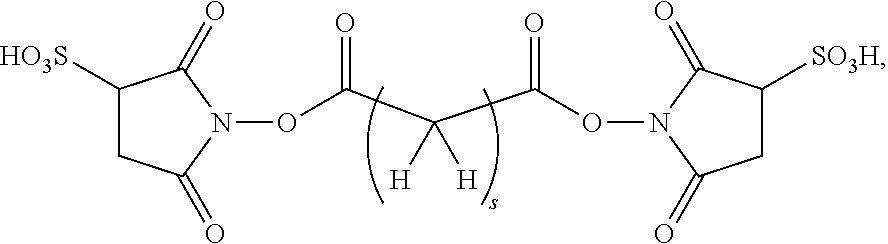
C1([HO3S])CC(=O)N(OC(C([H])([H])C(ON2C(=O)C([SO3H])CC2=O)=O)=O)C1=O
